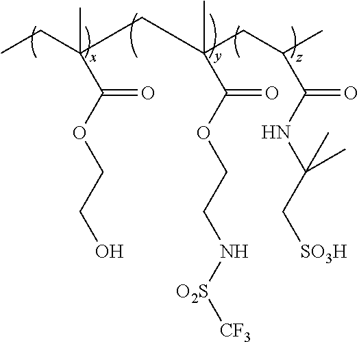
CCC(C)(C(OCCO)=O)CC(CC(C)C(=O)NC(C[SO3H])(C)C)(C)C(OCCN[O2S][CF3])=O
